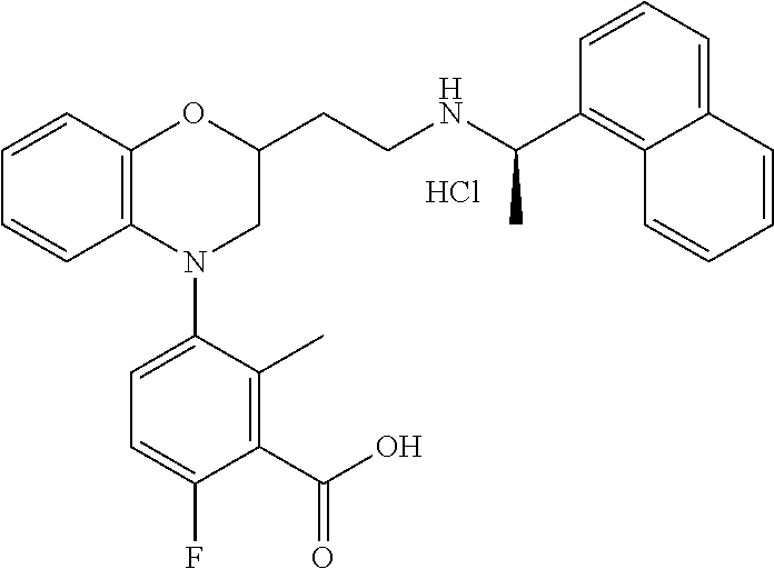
Cl.C1=CC2=C(C=C1)N(C1=CC=C(F)C(C(O)=O)=C1C)CC(CCNC(C1=C3C(=CC=C1)C=CC=C3)C)O2
